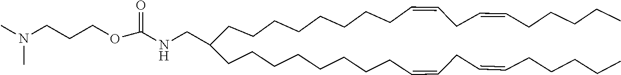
C(CCCCCCCC=CCC=CCCCCC)C(CCCCCCCCC=CCC=CCCCCC)CNC(=O)OCCCN(C)C
